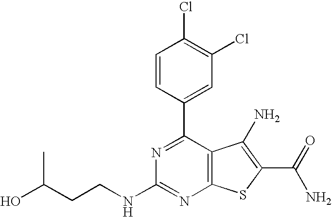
C1=CC(C2=NC(NCCC(O)C)=NC3=C2C(N)=C(C(N)=O)S3)=CC(Cl)=C1Cl
